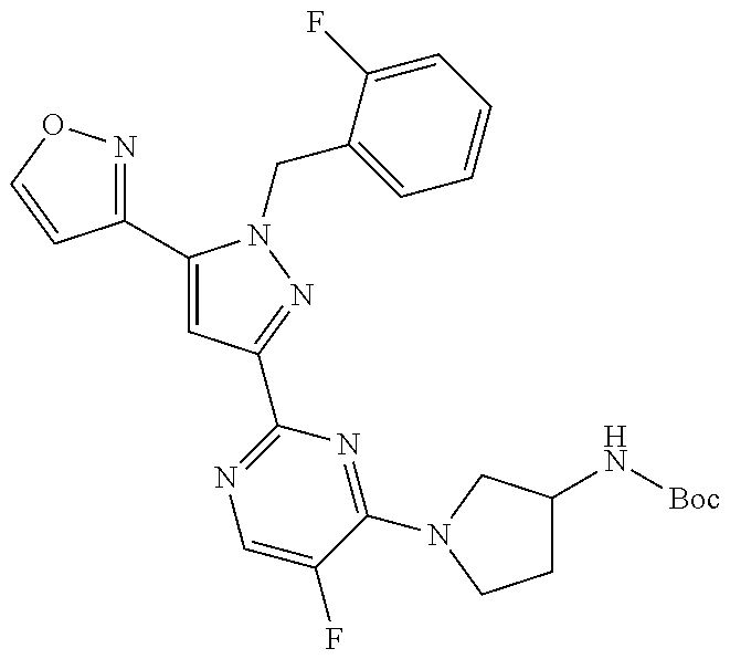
C1(C2=CC(C3=NC=C(F)C(N4CC(N[Boc])CC4)=N3)=NN2CC2=CC=CC=C2F)=NOC=C1
